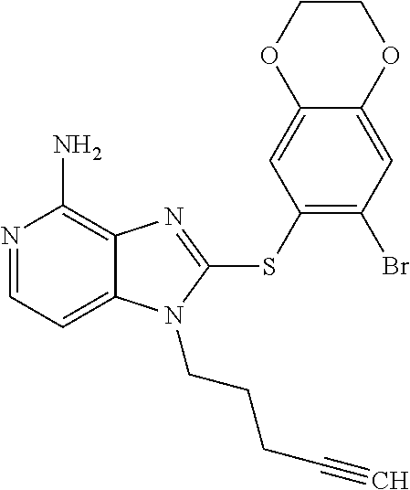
N1=CC=C2C(=C1N)N=C(SC1=C(Br)C=C3C(=C1)OCCO3)N2CCCC#C
